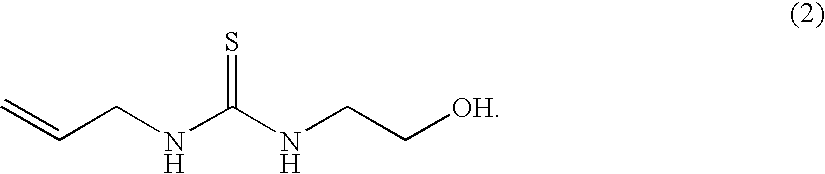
C=CCNC(=S)NCC[OH]
